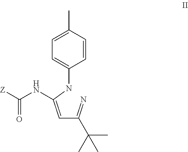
[Z]C(NC(=CC(=N)C(C)(C)C)NC1=CC=C(C)C=C1)=O
